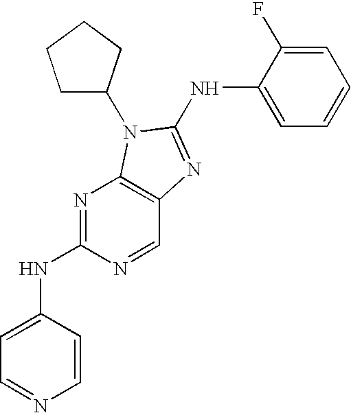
C1(NC2=NC3=C(N=C(NC4=CC=NC=C4)N=C3)N2C2CCCC2)=CC=CC=C1F
